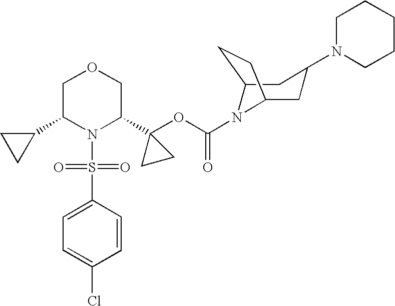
C1(C2N(S(=O)(=O)C3=CC=C(Cl)C=C3)C(C3(OC(=O)N4C5CC(N6CCCCC6)CC4CC5)CC3)COC2)CC1
